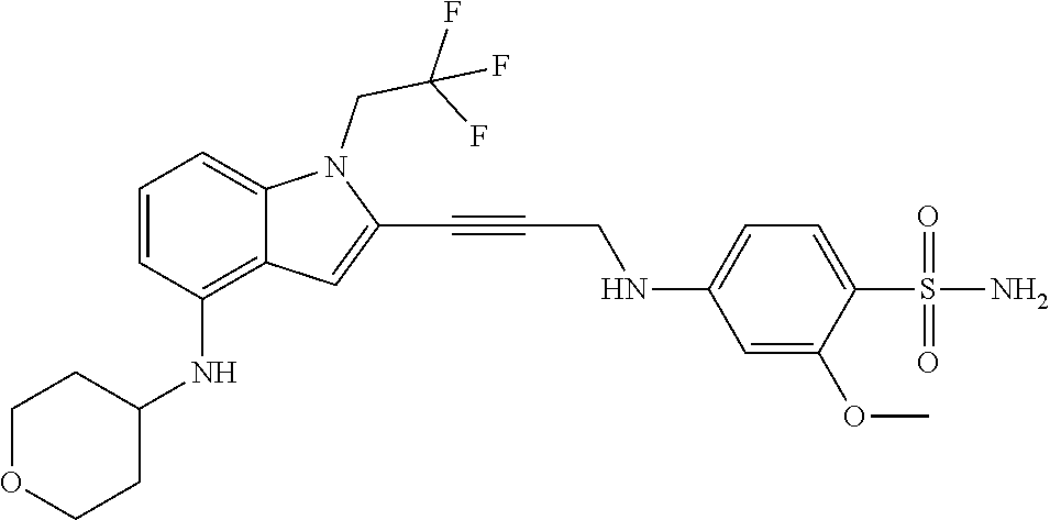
C1=C(OC)C(S(N)(=O)=O)=CC=C1NCC#CC1=CC2=C(NC3CCOCC3)C=CC=C2N1CC(F)(F)F
